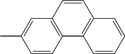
C1=C(C)C=CC2=C1C=CC1=C2C=CC=C1
